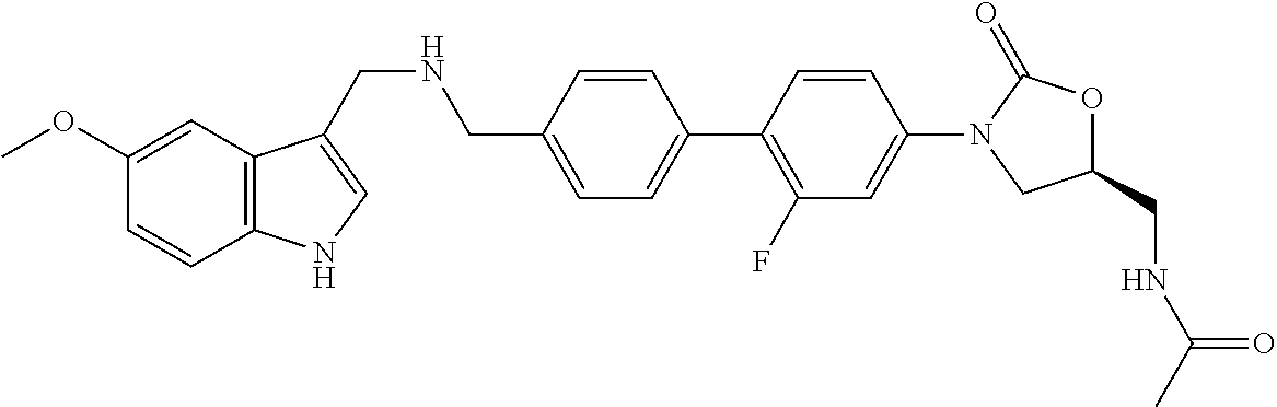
C1(CNCC2=CNC3=C2C=C(OC)C=C3)=CC=C(C2=C(F)C=C(N3C(=O)OC(CNC(C)=O)C3)C=C2)C=C1
